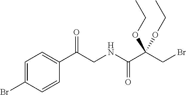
C(C(CBr)(OCC)OCC)(NCC(C1=CC=C(Br)C=C1)=O)=O
